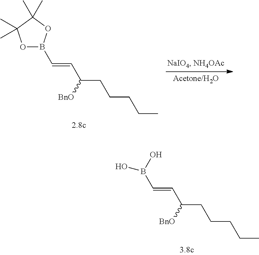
B(C=CC(CCCCC)[BnO])(O)O.B1(C=CC(CCCCC)[BnO])OC(C)(C)C(C)(C)O1
